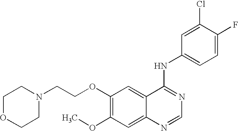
C(COC1=C(OC)C=C2C(=C1)C(NC1=CC=C(F)C(Cl)=C1)=NC=N2)N1CCOCC1
